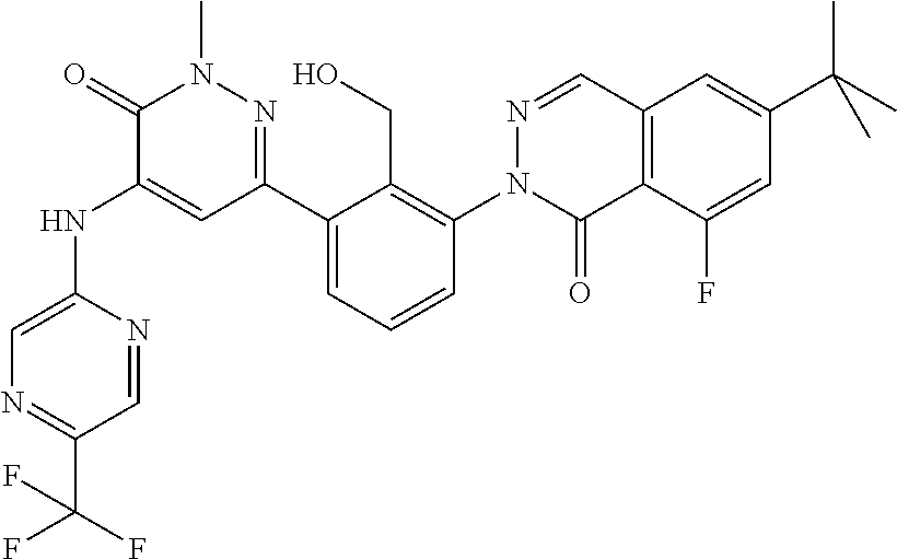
C1=NC(NC2=CC(C3=CC=CC(N4C(=O)C5=C(C=N4)C=C(C(C)(C)C)C=C5F)=C3CO)=NN(C)C2=O)=CN=C1C(F)(F)F
